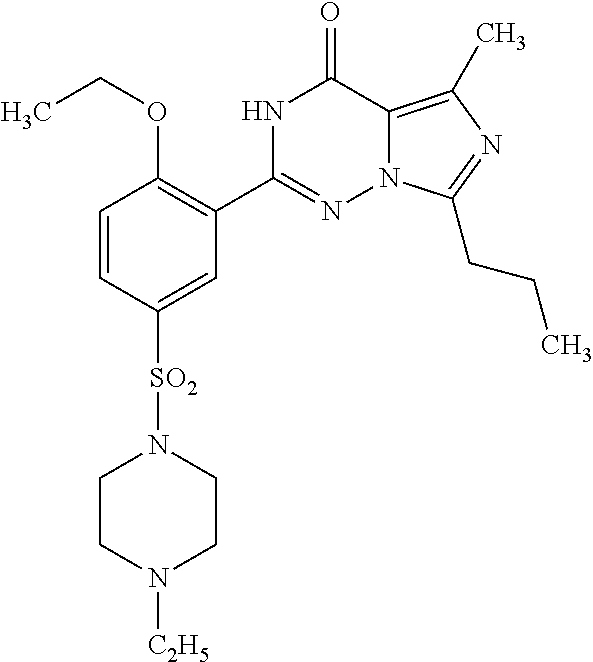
C1=CC([SO2]N2CCN([C2H5])CC2)=CC(C2=NN3C(=C(C)N=C3CCC)C(=O)N2)=C1OCC
